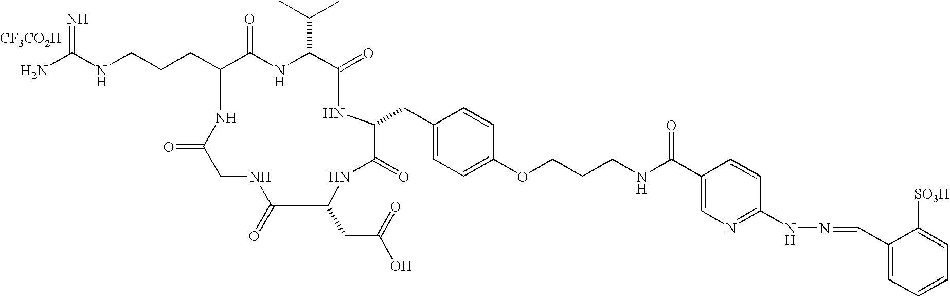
C(C1C(=O)NC(C(C)C)C(=O)NC(CC2=CC=C(OCCCNC(C3=CN=C(NN=CC4=CC=CC=C4[SO3H])C=C3)=O)C=C2)C(=O)NC(CC(O)=O)C(=O)NCC(=O)N1)CCNC(N)=N.[CF3CO2H]
